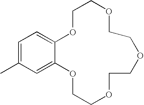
C1=C(C)C=C2C(=C1)OCCOCCOCCOCCO2
